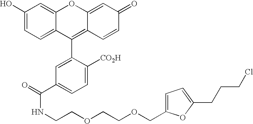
C1(O)=CC=C2C(=C1)OC1=CC(=O)C=CC1=C2C1=CC(C(=O)NCCOCCOCC2=CC=C(CCCCl)O2)=CC=C1[CO2H]
